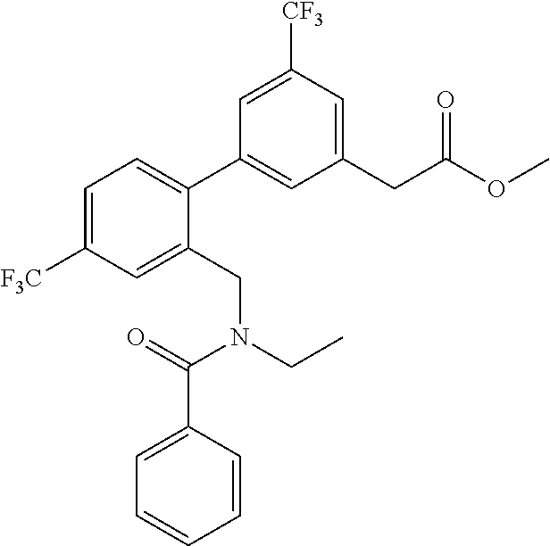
C1=C([F3C])C=C(CN(CC)C(=O)C2=CC=CC=C2)C(C2=CC(CC(OC)=O)=CC([CF3])=C2)=C1
